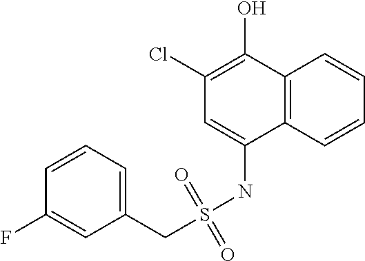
C12=C(C=CC=C1)C(NS(CC1=CC=CC(F)=C1)(=O)=O)=CC(Cl)=C2O
